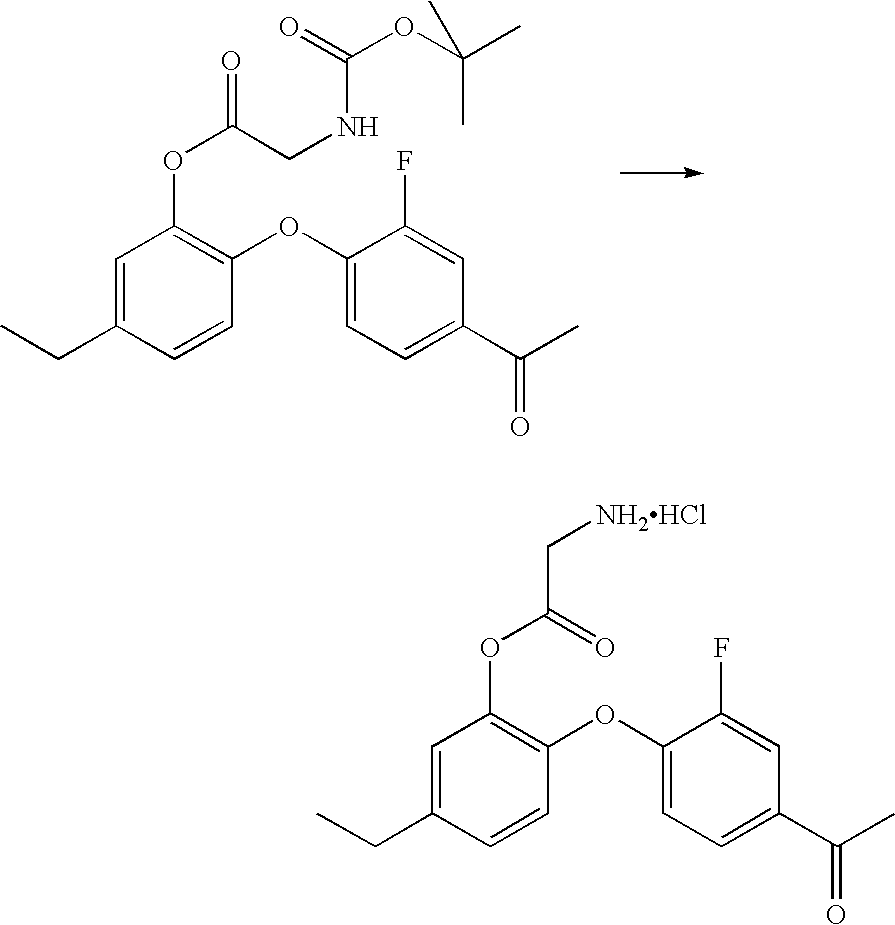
C1=C(CC)C=CC(OC2=CC=C(C(C)=O)C=C2F)=C1OC(CNC(OC(C)(C)C)=O)=O.C1=C(CC)C=CC(OC2=CC=C(C(C)=O)C=C2F)=C1OC(=O)C[NH2HCl]
